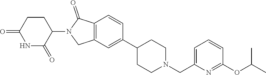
C1=CC2=C(C=C1C1CCN(CC3=CC=CC(OC(C)C)=N3)CC1)CN(C1C(=O)NC(=O)CC1)C2=O
